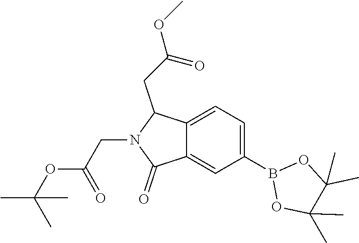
O1B(C2=CC=C3C(=C2)C(=O)N(CC(OC(C)(C)C)=O)C3CC(OC)=O)OC(C)(C)C1(C)C
